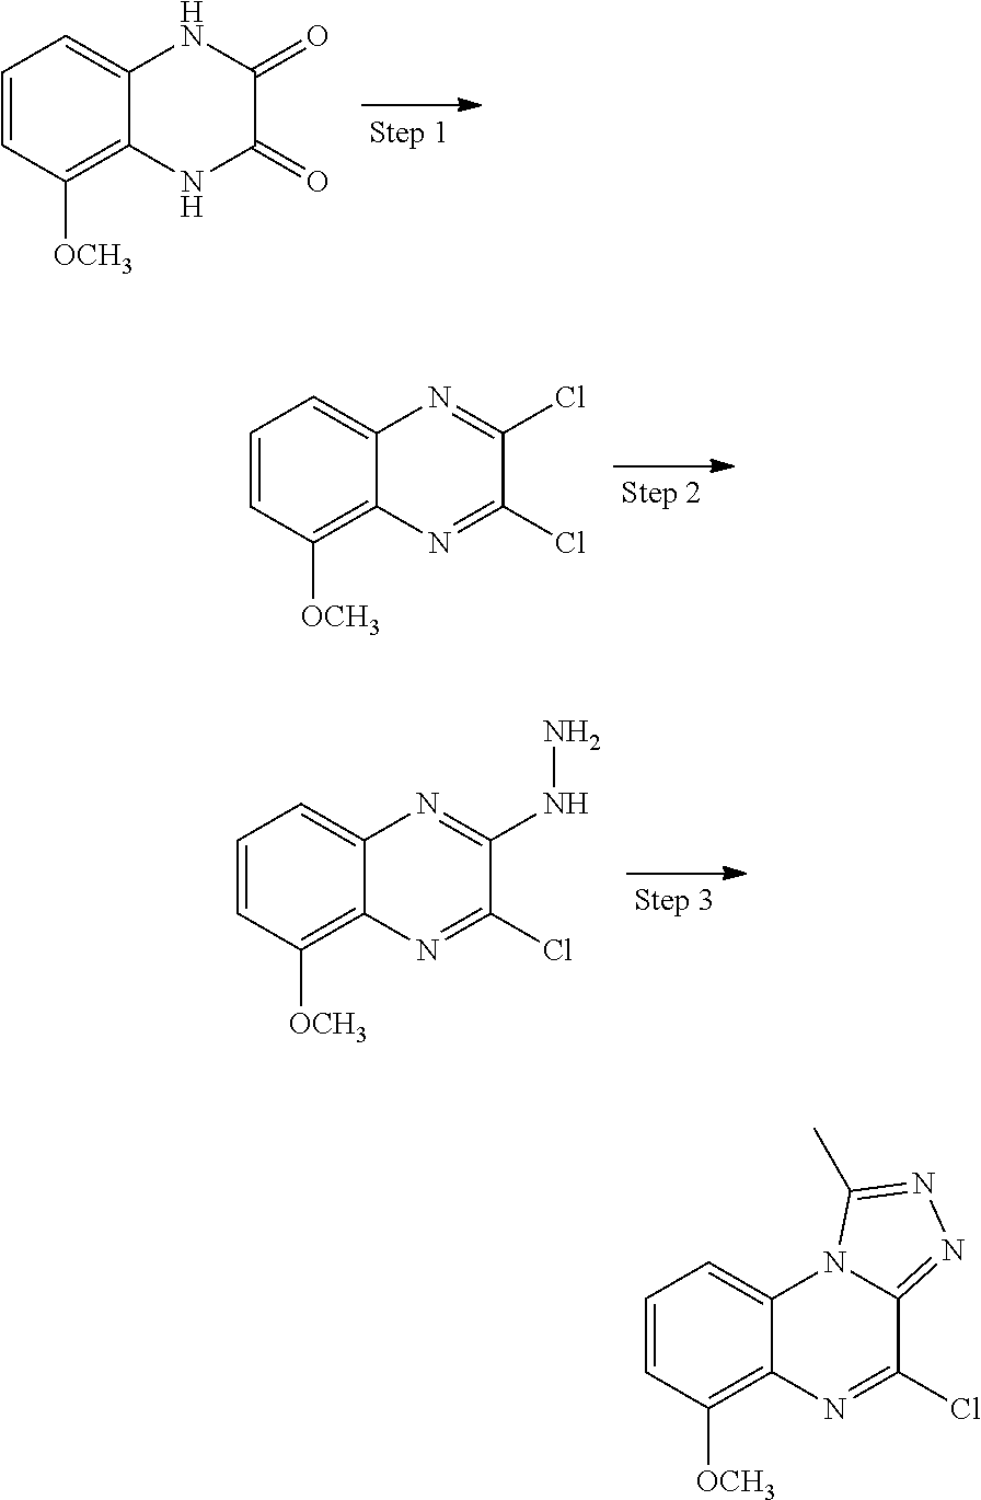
C1=CC([OCH3])=C2C(=C1)NC(=O)C(=O)N2.C1=CC([OCH3])=C2C(=C1)N=C(Cl)C(Cl)=N2.C1=CC([OCH3])=C2C(=C1)N=C(NN)C(Cl)=N2.C1=CC([OCH3])=C2C(=C1)N1C(=NN=C1C)C(Cl)=N2
